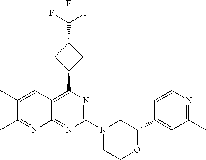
C1(C2=CC(C)=NC=C2)OCCN(C2=NC(C3CC(C(F)(F)F)C3)=C3C(=N2)N=C(C)C(C)=C3)C1
